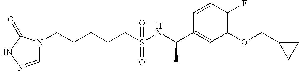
N1(CCCCCS(NC(C2=CC(OCC3CC3)=C(F)C=C2)C)(=O)=O)C=NNC1=O
